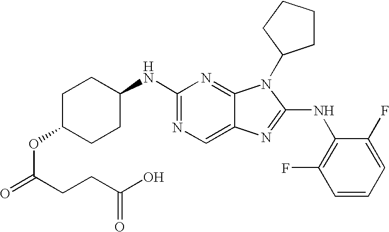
C1C(OC(=O)CCC(O)=O)CCC(NC2=NC=C3C(=N2)N(C2CCCC2)C(NC2=C(F)C=CC=C2F)=N3)C1
